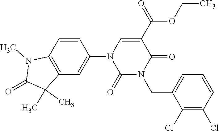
C12=C(C=CC(N3C(=O)N(CC4=CC=CC(Cl)=C4Cl)C(=O)C(C(OCC)=O)=C3)=C1)N(C)C(=O)C2(C)C
